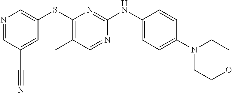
C1(N2CCOCC2)=CC=C(NC2=NC(SC3=CN=CC(C#N)=C3)=C(C)C=N2)C=C1
